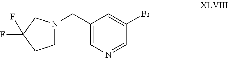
C1N(CC2=CN=CC(Br)=C2)CC(F)(F)C1
